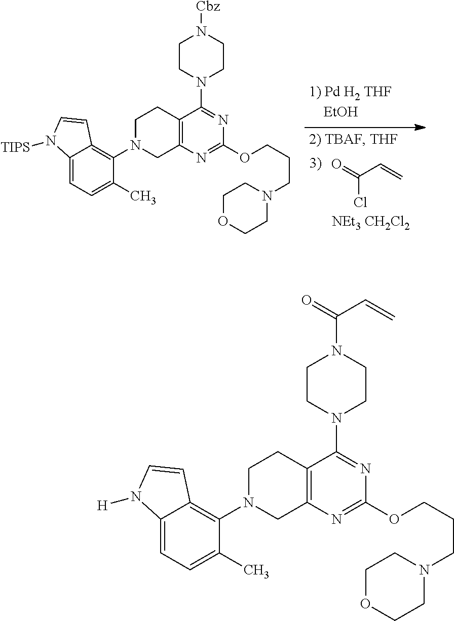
O=C(C=C)Cl.[NEt3 CH2Cl2].C12=C(N=C(OCCCN3CCOCC3)N=C1N1CCN([Cbz])CC1)CN(C1=C3C(=CC=C1C)N([TIPS])C=C3)CC2.C12=C(N=C(OCCCN3CCOCC3)N=C1N1CCN(C(=O)C=C)CC1)CN(C1=C3C(=CC=C1C)N([H])C=C3)CC2
